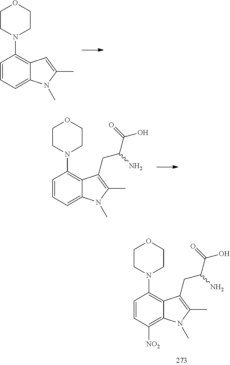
C1=CC([NO2])=C2C(=C1N1CCOCC1)C(CC(C(O)=O)N)=C(C)N2C.C1=CC=C2C(=C1N1CCOCC1)C(CC(C(O)=O)N)=C(C)N2C.C1=CC=C2C(=C1N1CCOCC1)C=C(C)N2C
